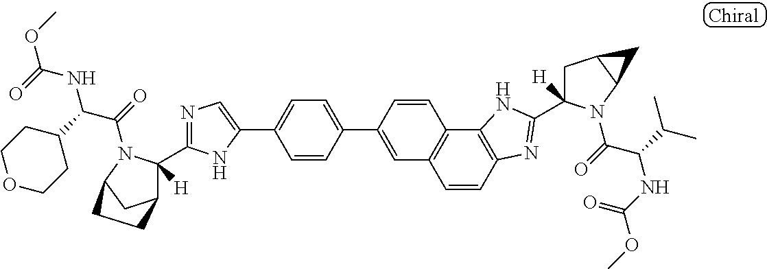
C1(C2=CC=C(C3=CC4=C(C5=C(N=C(C6([H])CC7C(N6C(C(C(C)C)NC(=O)OC)=O)C7)N5)C=C4)C=C3)C=C2)=CN=C(C2([H])C3CC(N2C(=O)C(C2CCOCC2)NC(=O)OC)CC3)N1
